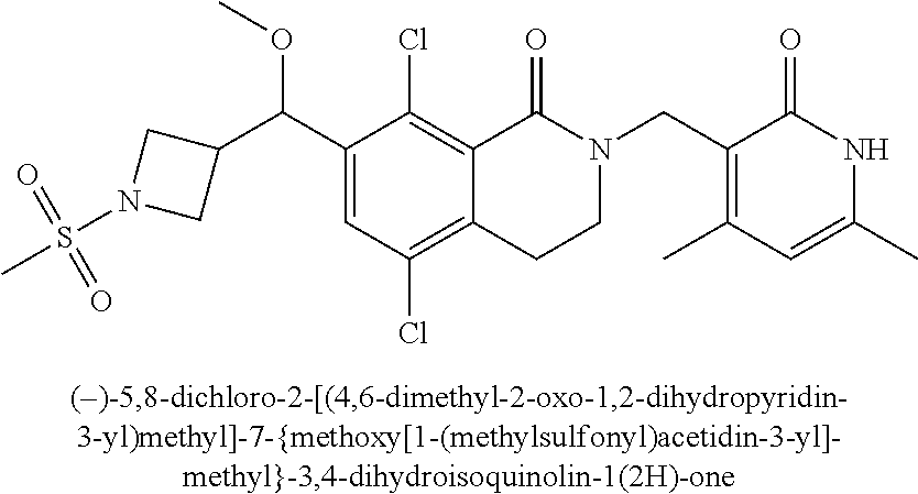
C1(C(C2=CC(Cl)=C3C(=C2Cl)C(=O)N(CC2=C(C)C=C(C)NC2=O)CC3)OC)CN(S(=O)(=O)C)C1
